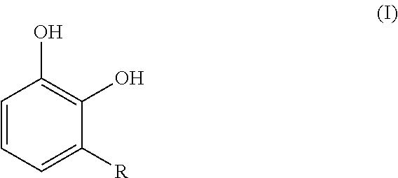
C1=CC=C([R])C(O)=C1O
